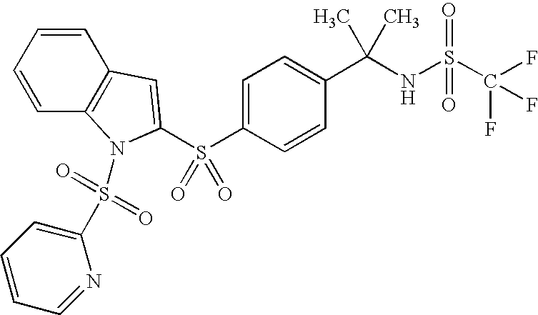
C1=CC2=C(C=C1)C=C(S(C1=CC=C(C(NS(C(F)(F)F)(=O)=O)(C)C)C=C1)(=O)=O)N2S(C1=CC=CC=N1)(=O)=O
